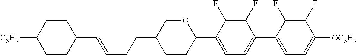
C1(C=CCCC2CCC(C3=CC=C(C4=CC=C([OC3H7])C(F)=C4F)C(F)=C3F)OC2)CCC([C3H7])CC1
